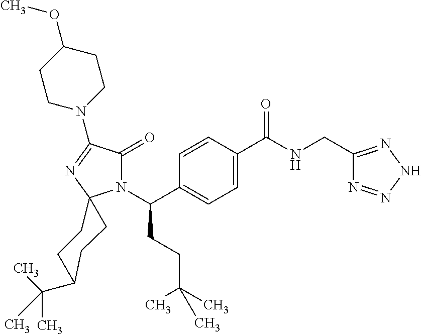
C1=C(C(=O)NCC2=NNN=N2)C=CC(C(N2C(=O)C(N3CCC(OC)CC3)=NC23CCC(C(C)(C)C)CC3)CCC(C)(C)C)=C1
